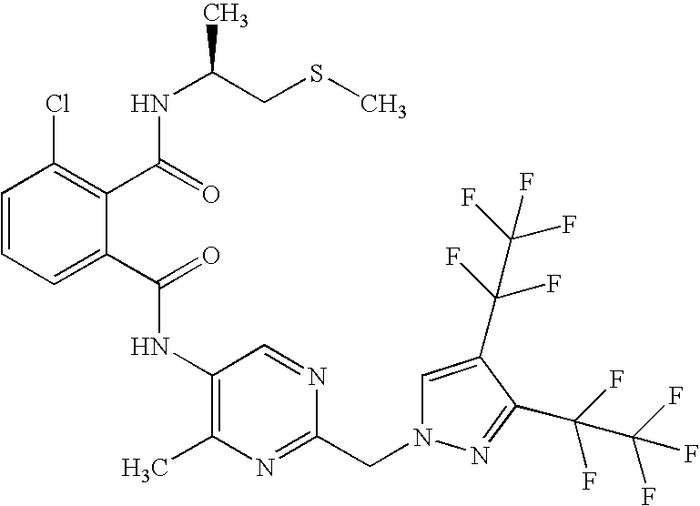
C1=CC=C(C(=O)NC2=C(C)N=C(CN3C=C(C(F)(F)C(F)(F)F)C(C(F)(F)C(F)(F)F)=N3)N=C2)C(C(=O)NC(CSC)C)=C1Cl
